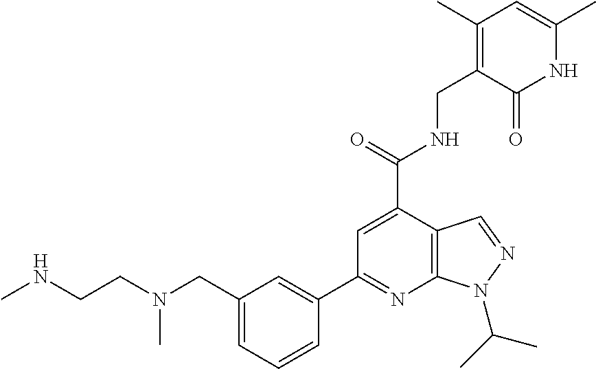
N(CCNC)(C)CC1=CC=CC(C2=NC3=C(C(C(=O)NCC4=C(C)C=C(C)NC4=O)=C2)C=NN3C(C)C)=C1
